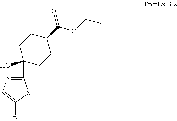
C1(C2(O)CCC(C(=O)OCC)CC2)=NC=C(Br)S1
